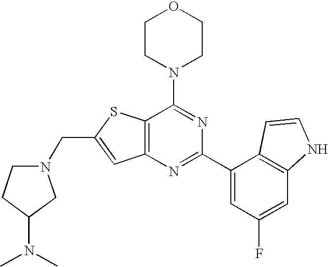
C12=C(N=C(C3=CC(F)=CC4=C3C=CN4)N=C1N1CCOCC1)C=C(CN1CCC(N(C)C)C1)S2
